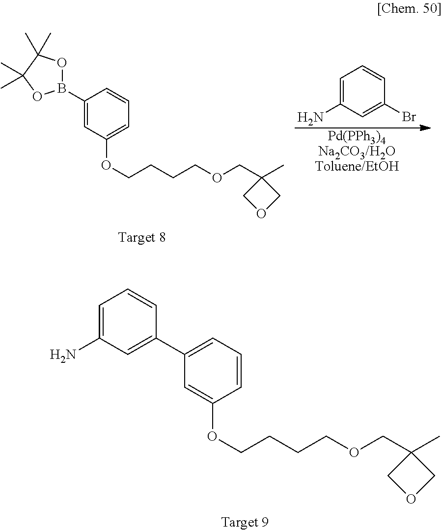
C1=C(N)C=C(Br)C=C1.[Pd(PPh3)4Na2CO3/H2OToluene/EtOH].C1(B2OC(C)(C)C(C)(C)O2)=CC(OCCCCOCC2(C)COC2)=CC=C1.C1(C2=CC(N)=CC=C2)=CC=CC(OCCCCOCC2(C)COC2)=C1
